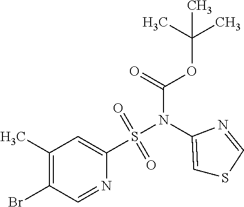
C1(C)=C(Br)C=NC(S(N(C2=CSC=N2)C(=O)OC(C)(C)C)(=O)=O)=C1
